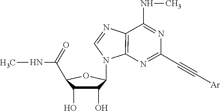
C1(O)C(O)C(C(NC)=O)OC1N1C2=C(N=C1)C(NC)=NC(C#C[Ar])=N2
